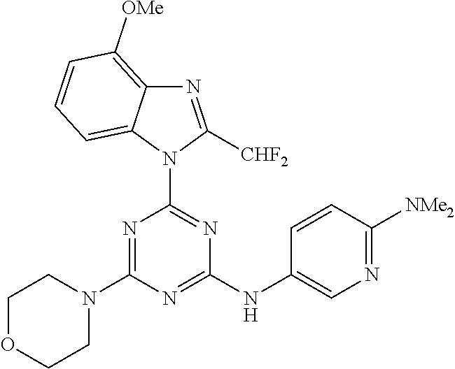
N1=C(N2CCOCC2)N=C(NC2=CN=C([NMe2])C=C2)N=C1N1C([CHF2])=NC2=C([OMe])C=CC=C12
